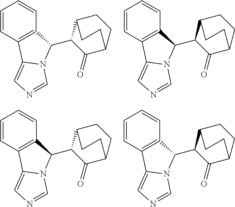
C1=CC2=C(C=C1)C(C1C(=O)C3CCC1CC3)N1C2=CN=C1.C1=CC2=C(C=C1)C(C1C(=O)C3CCC1CC3)N1C2=CN=C1.C1=CC2=C(C=C1)C(C1C(=O)C3CCC1CC3)N1C2=CN=C1.C1=CC2=C(C=C1)C(C1C(=O)C3CCC1CC3)N1C2=CN=C1
